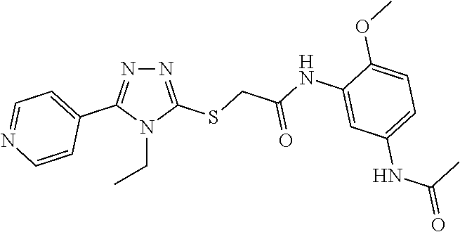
N1=C(SCC(NC2=CC(NC(=O)C)=CC=C2OC)=O)N(CC)C(C2=CC=NC=C2)=N1
